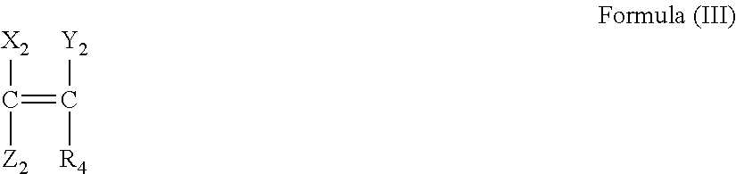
[X2]C(=C([Y2])[R4])[Z2]
